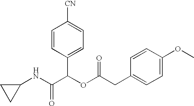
N(C(C(OC(=O)CC1=CC=C(OC)C=C1)C1=CC=C([CN])C=C1)=O)C1CC1
